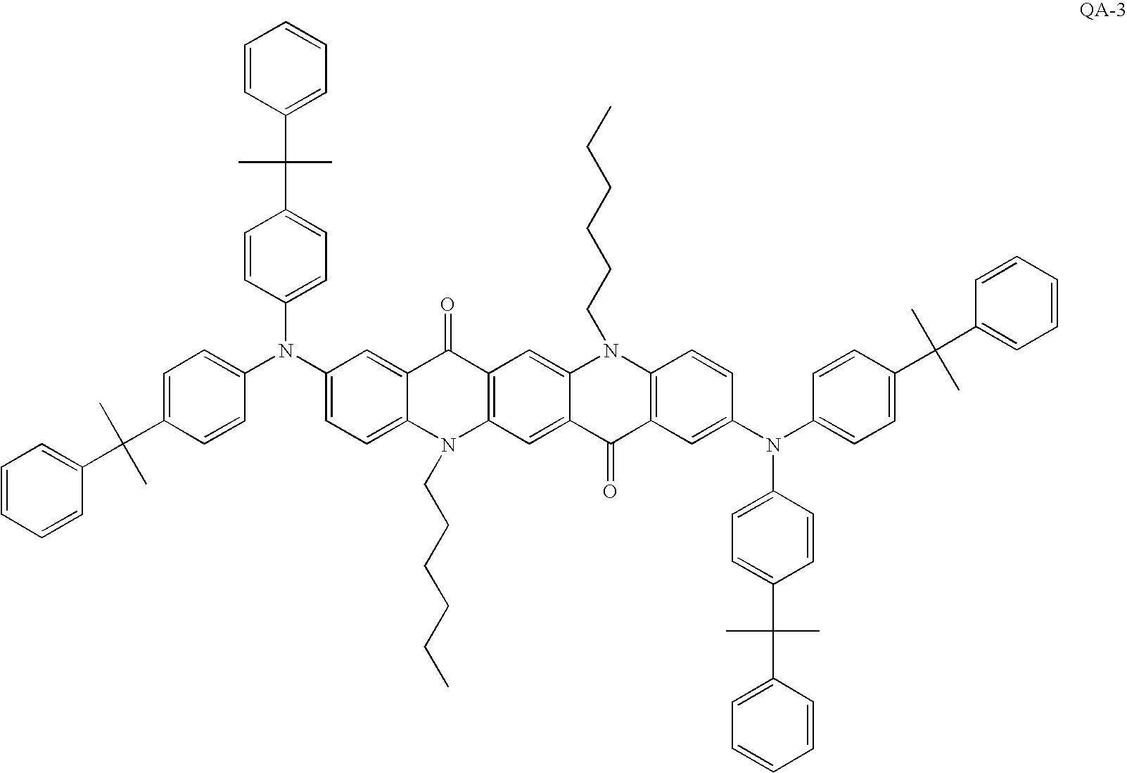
C1=C(C(C2=CC=CC=C2)(C)C)C=CC(N(C2=CC=C3C(=C2)C(=O)C2=C(N3CCCCCC)C=C3C(=C2)N(CCCCCC)C2=C(C3=O)C=C(N(C3=CC=C(C(C4=CC=CC=C4)(C)C)C=C3)C3=CC=C(C(C4=CC=CC=C4)(C)C)C=C3)C=C2)C2=CC=C(C(C3=CC=CC=C3)(C)C)C=C2)=C1
